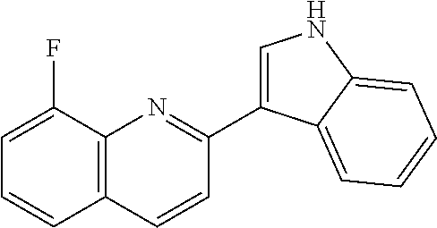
C1=C(F)C2=C(C=C1)C=CC(C1=CNC3=CC=CC=C13)=N2
